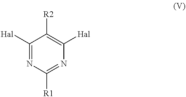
C1([Hal])=NC([R1])=NC([Hal])=C1[R2]
